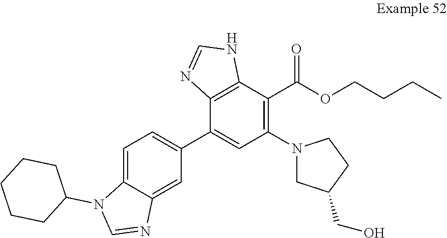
C12=C(C(C3=CC=C4C(=C3)N=CN4C3CCCCC3)=CC(N3CC(CO)CC3)=C1C(OCCCC)=O)N=CN2
